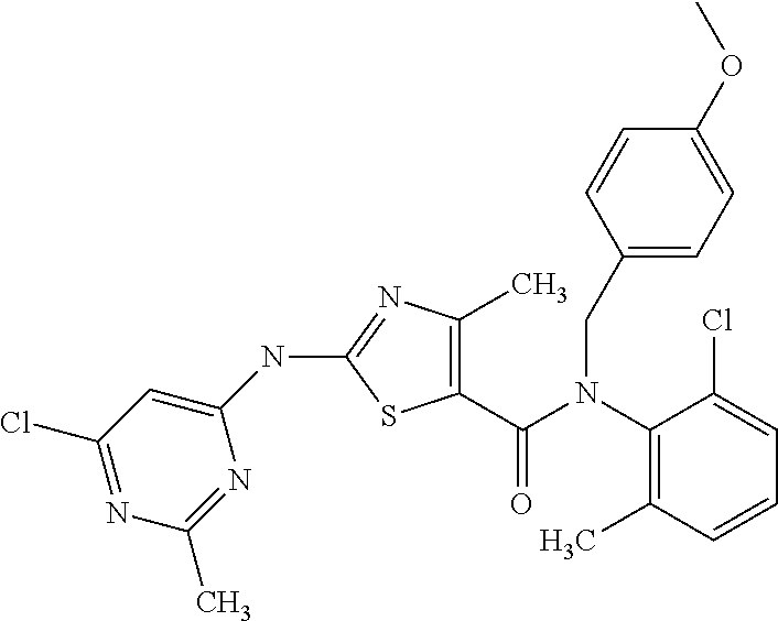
C1(NC2=CC(Cl)=NC(C)=N2)=NC(C)=C(C(N(C2=C(C)C=CC=C2Cl)CC2=CC=C(OC)C=C2)=O)S1
